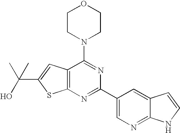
C1CN(C2=NC(C3=CN=C4C(=C3)C=CN4)=NC3=C2C=C(C(C)(C)O)S3)CCO1
